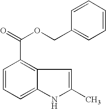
C1=CC=C2C(=C1C(=O)OCC1=CC=CC=C1)C=C(C)N2
